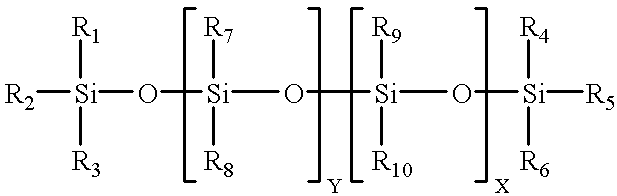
[R2][Si](O[Si](O[Si](O[Si]([R5])([R4])[R6])([R9])[R10])([R8])[R7])([R1])[R3]
